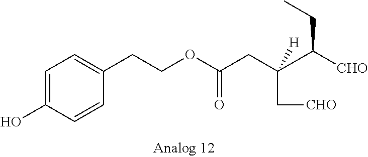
C1=C(O)C=CC(CCOC(CC(C[CHO])(C([CHO])CC)[H])=O)=C1
